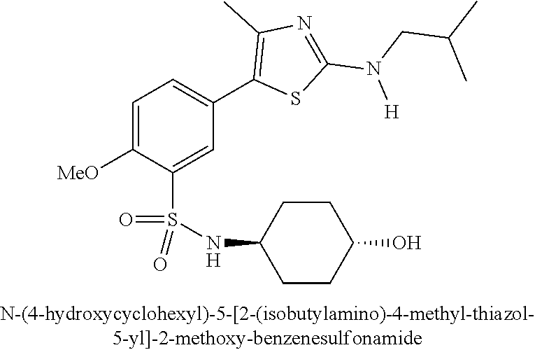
C1=C([OMe])C(S(NC2CCC(O)CC2)(=O)=O)=CC(C2=C(C)N=C(N([H])CC(C)C)S2)=C1
